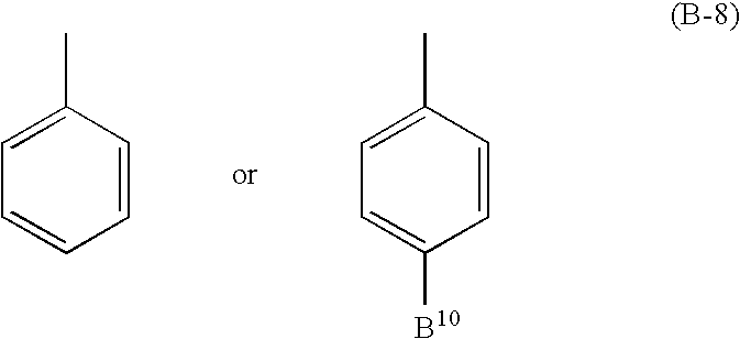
C1=CC=CC(C)=C1.C1=C([B10])C=CC(C)=C1
